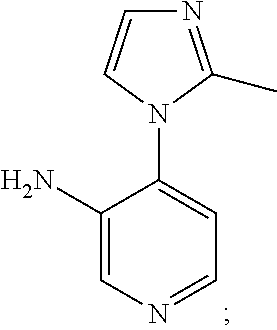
N1=C(C)N(C2=CC=NC=C2N)C=C1
